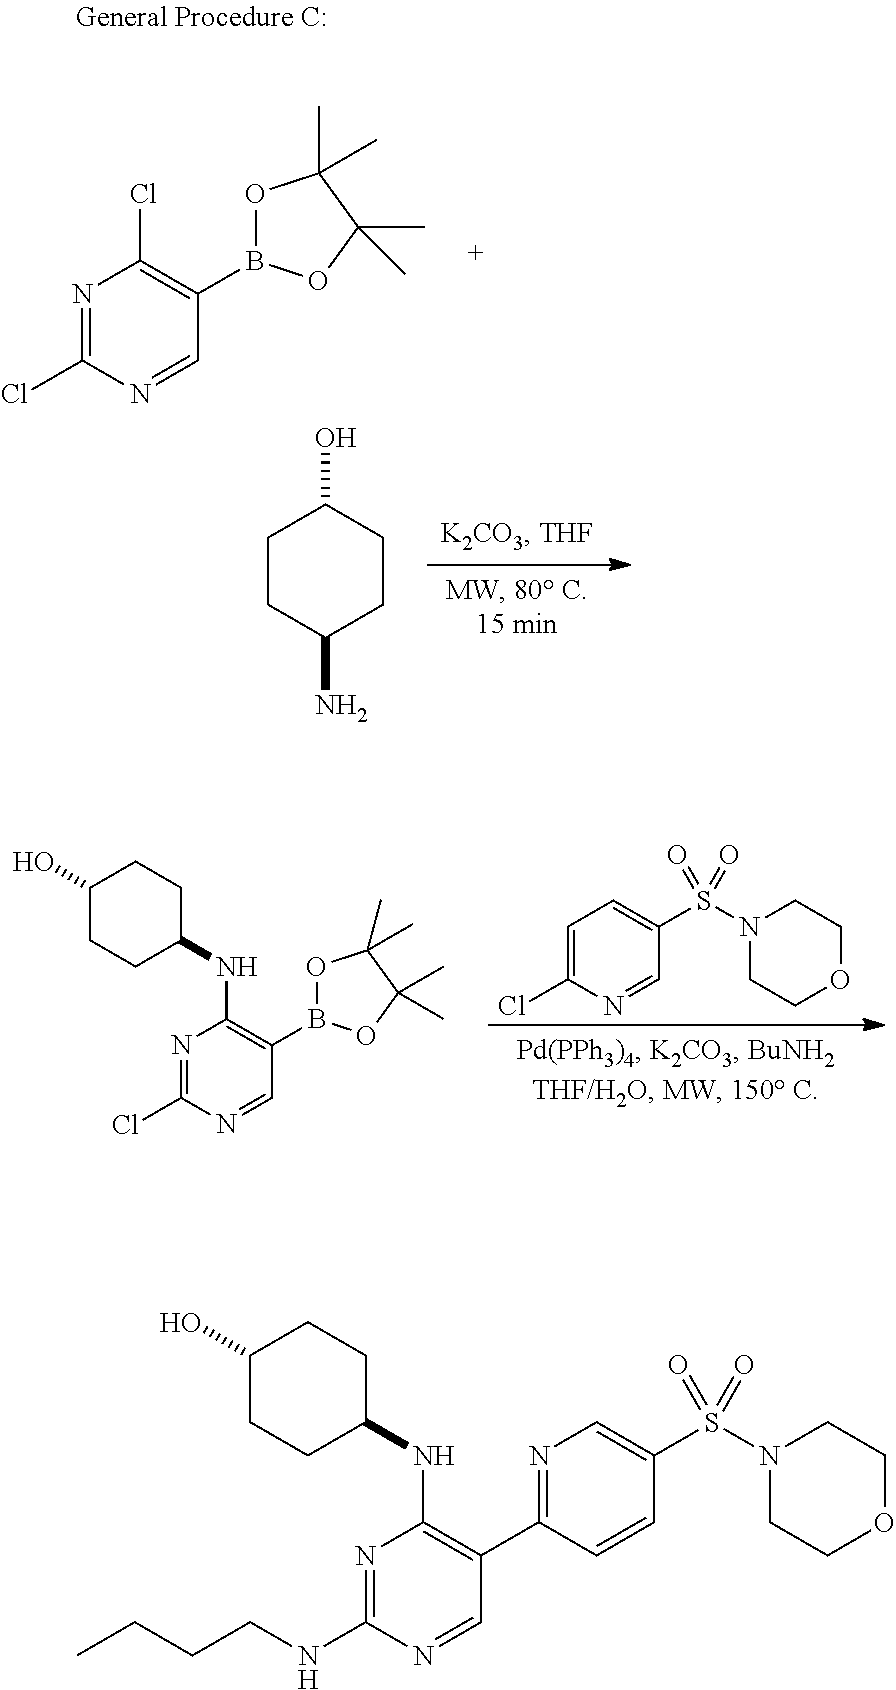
N1=C(Cl)N=CC(B2OC(C)(C)C(C)(C)O2)=C1Cl.C1CC(N)CCC1O.N1=C(Cl)N=CC(B2OC(C)(C)C(C)(C)O2)=C1NC1CCC(O)CC1.C1=C(Cl)N=CC(S(N2CCOCC2)(=O)=O)=C1.N1=C(NCCCC)N=CC(C2=NC=C(S(N3CCOCC3)(=O)=O)C=C2)=C1NC1CCC(O)CC1
